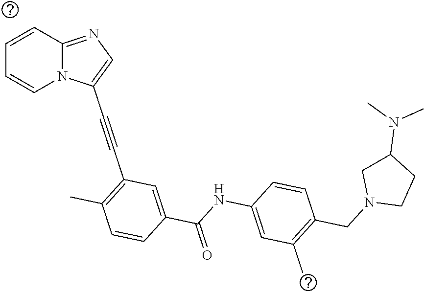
C1=CC2=NC=C(C#CC3=C(C)C=CC(C(=O)NC4=CC(C)=C(CN5CCC(N(C)C)C5)C=C4)=C3)N2C=C1
